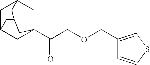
C1C2CC3(C(COCC4=CSC=C4)=O)CC1CC(C2)C3
